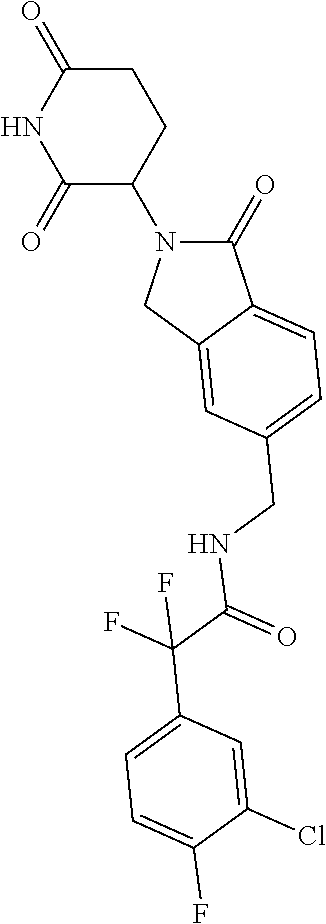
C1(=O)N(C2C(=O)NC(=O)CC2)CC2=CC(CNC(C(C3=CC=C(F)C(Cl)=C3)(F)F)=O)=CC=C12
